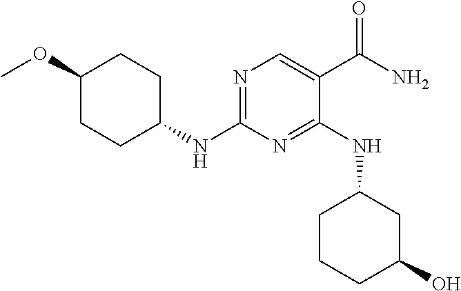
N1=C(NC2CCC(OC)CC2)N=C(NC2CCCC(O)C2)C(C(N)=O)=C1
